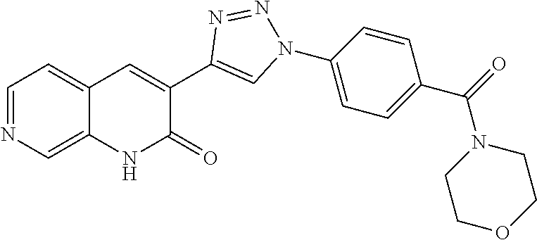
N1=CC=C2C(=C1)NC(=O)C(C1=CN(C3=CC=C(C(=O)N4CCOCC4)C=C3)N=N1)=C2
